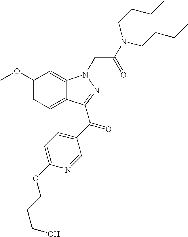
C1(OC)=CC=C2C(=C1)N(CC(N(CCCC)CCCC)=O)N=C2C(=O)C1=CC=C(OCCCO)N=C1
